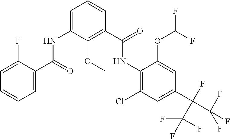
C1=C(F)C(C(=O)NC2=CC=CC(C(=O)NC3=C(Cl)C=C(C(C(F)(F)F)(C(F)(F)F)F)C=C3OC(F)F)=C2OC)=CC=C1
